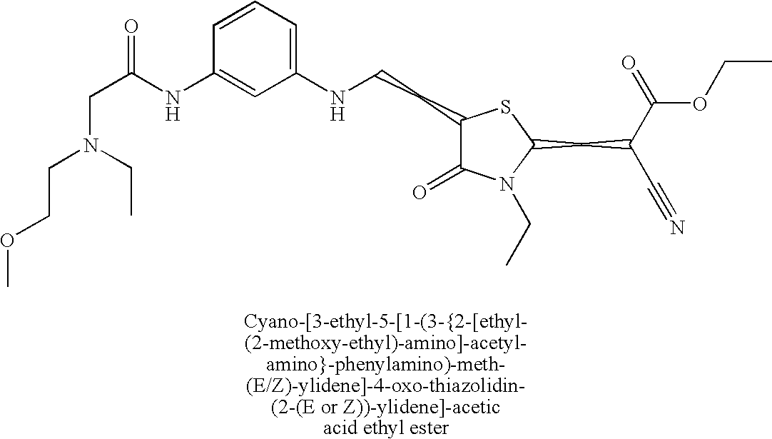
C1(CCNC2=CC=CC(NC(CN(CCOC)CC)=O)=C2)C(=O)N(CC)C(CC(C(=O)OCC)C#N)S1
